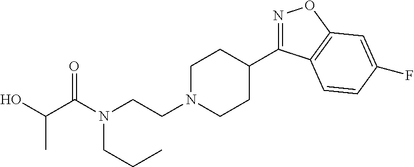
N1=C(C2CCN(CCN(C(C(O)C)=O)CCC)CC2)C2=C(O1)C=C(F)C=C2
